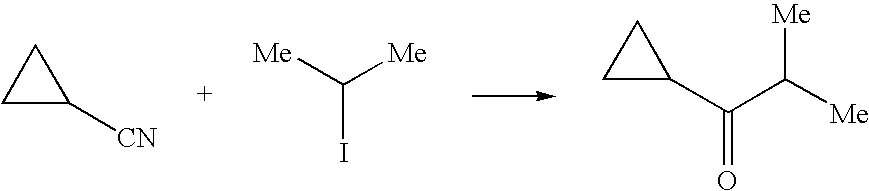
C1C([CN])C1.C(I)([Me])[Me].[Me]C([Me])C(=O)C1CC1
